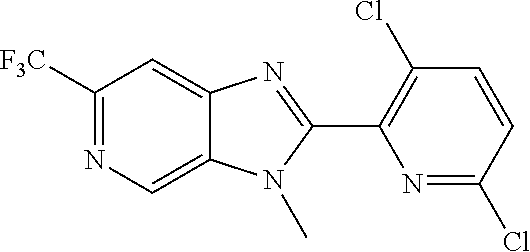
C1([F3C])=NC=C2C(=C1)N=C(C1=C(Cl)C=CC(Cl)=N1)N2C
